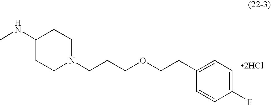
C1CN(CCCOCCC2=CC=C(F)C=C2)CCC1NC.[2HCl]
